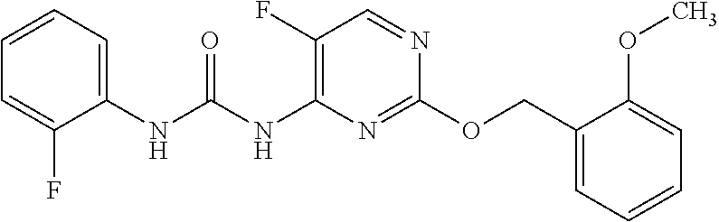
C1(F)=C(NC(NC2=CC=CC=C2F)=O)N=C(OCC2=CC=CC=C2OC)N=C1
